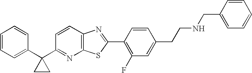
C1(C2(C3=NC4=C(C=C3)N=C(C3=C(F)C=C(CCNCC5=CC=CC=C5)C=C3)S4)CC2)=CC=CC=C1
